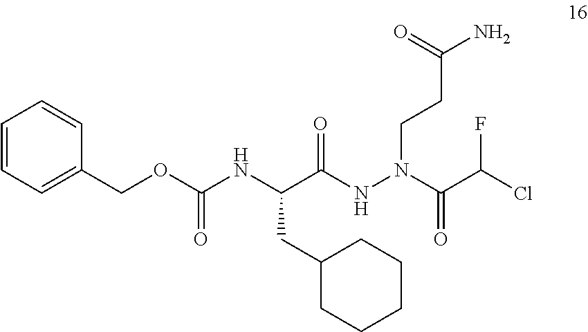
C(C(NN(CCC(N)=O)C(C(Cl)F)=O)=O)(NC(OCC1=CC=CC=C1)=O)CC1CCCCC1
